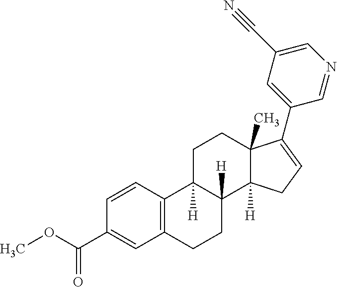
C1=CC(C(OC)=O)=CC2=C1C1([H])C([H])(CC2)C2([H])C(C)(CC1)C(C1=CC(C#N)=CN=C1)=CC2
